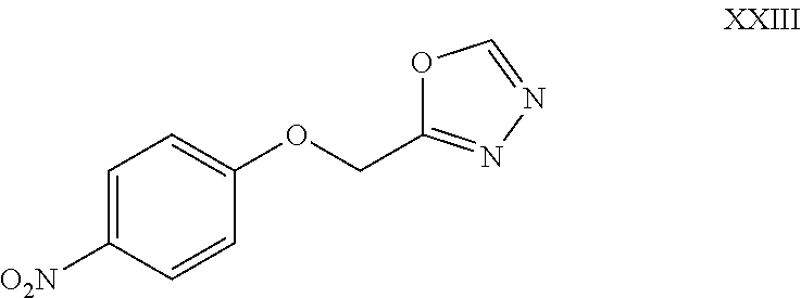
C1=C([O2N])C=CC(OCC2=NN=CO2)=C1
